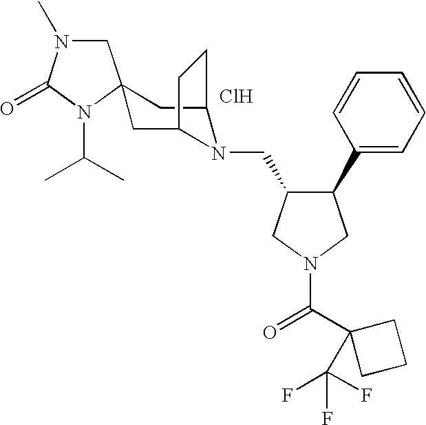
Cl.C1N(C)C(=O)N(C(C)C)C12CC1N(CC3C(C4=CC=CC=C4)CN(C(C4(C(F)(F)F)CCC4)=O)C3)C(C2)CC1
